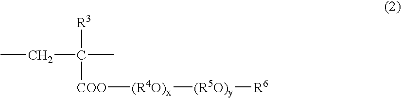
[R3]C(C)(CC)[COO][(R4O)x][(R5O)y][R6]
